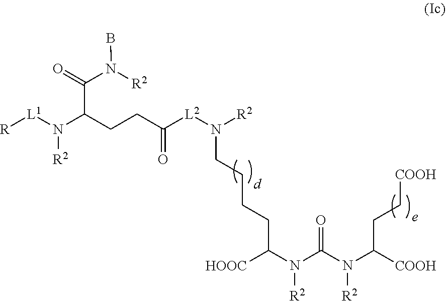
C(C(=O)N([R2])B)(CCC([L2]N(CCCCC(N(C(N(C(CC[COOH])[COOH])[R2])=O)[R2])[HOOC])[R2])=O)N([R2])[L1][R]
